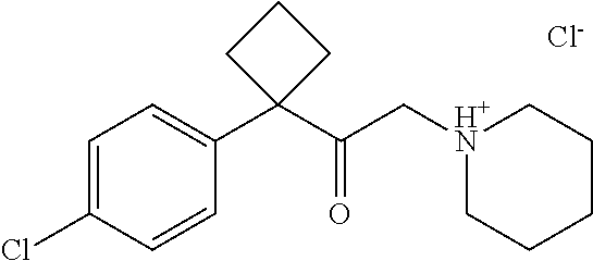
[Cl-].C1=C(Cl)C=CC(C2(C(C[H+N]3CCCCC3)=O)CCC2)=C1
